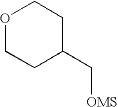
O1CCC(C[OMS])CC1
